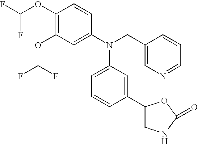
FC(F)OC1=C(OC(F)F)C=C(N(CC2=CN=CC=C2)C2=CC=CC(C3CNC(=O)O3)=C2)C=C1
